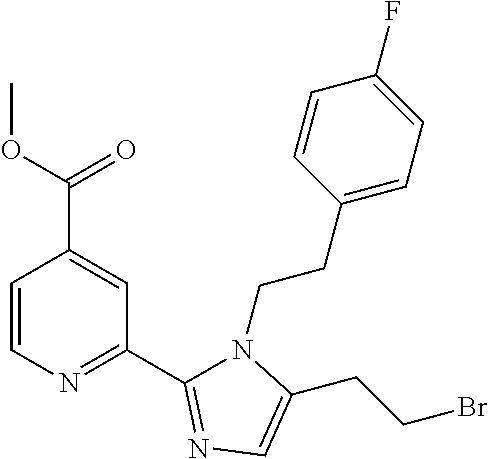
C1=CN=C(C2=NC=C(CCBr)N2CCC2=CC=C(F)C=C2)C=C1C(OC)=O
